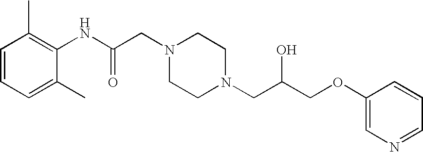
C1=CC=C(C)C(NC(CN2CCN(CC(COC3=CN=CC=C3)O)CC2)=O)=C1C
